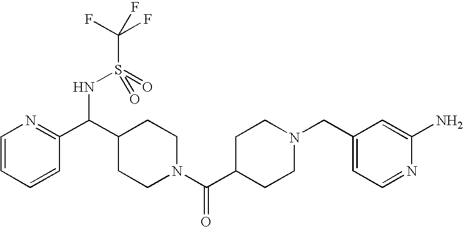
C1=CC=CC(C(C2CCN(C(C3CCN(CC4=CC=NC(N)=C4)CC3)=O)CC2)NS(C(F)(F)F)(=O)=O)=N1
